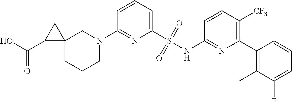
C1=CC=C(S(NC2=NC(C3=C(C)C(F)=CC=C3)=C([CF3])C=C2)(=O)=O)N=C1N1CC2(CCC1)CC2C(O)=O
